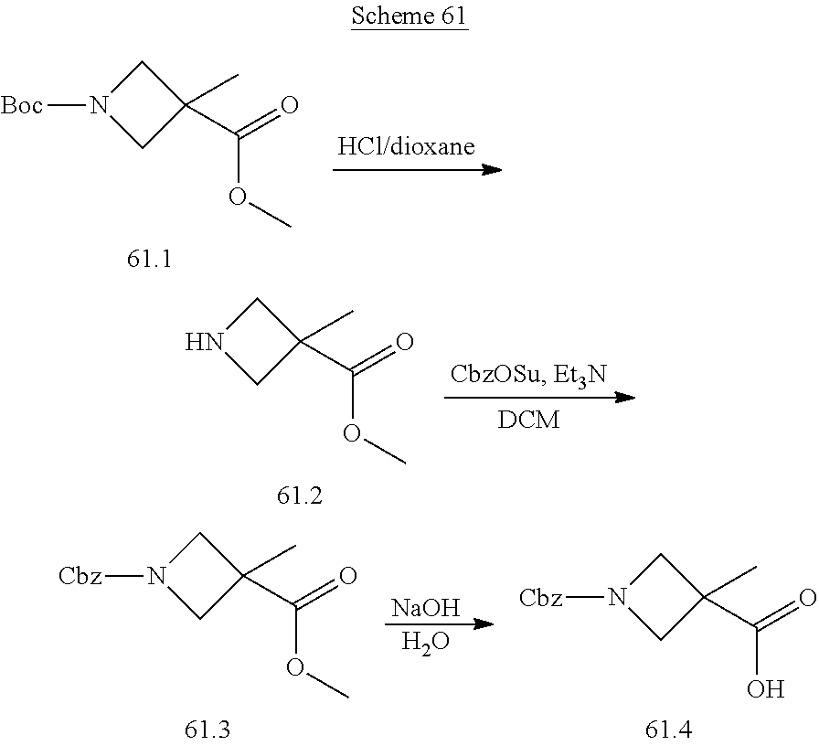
[Boc]N1CC(C)(C(=O)OC)C1.N1CC(C)(C(=O)OC)C1.[Cbz]N1CC(C)(C(=O)OC)C1.[NaOH].O.[Cbz]N1CC(C)(C(=O)O)C1
